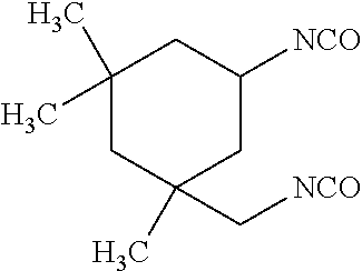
C1(C)(C)CC(C[NCO])(C)CC([NCO])C1
